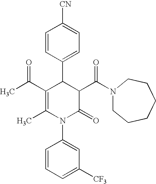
C1=CC(C2C(C(C)=O)=C(C)N(C3=CC([CF3])=CC=C3)C(=O)C2C(N2CCCCCC2)=O)=CC=C1[CN]
